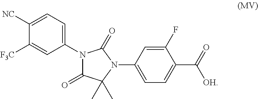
N1(C2=CC=C([NC])C([F3C])=C2)C(=O)C(C)(C)N(C2=CC=C(C(=O)[OH])C(F)=C2)C1=O
